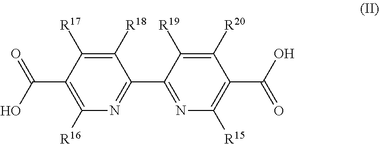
C1([R18])=C([R17])C(C(=O)O)=C([R16])N=C1C1=NC([R15])=C(C(O)=O)C([R20])=C1[R19]
